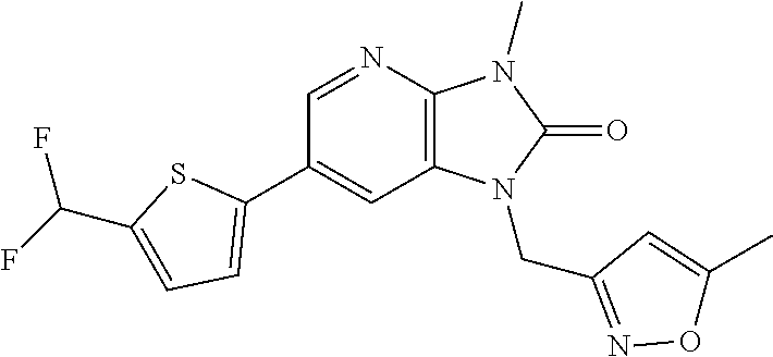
C1(C2=CC=C(C(F)F)S2)=CC2=C(N=C1)N(C)C(=O)N2CC1=NOC(C)=C1
